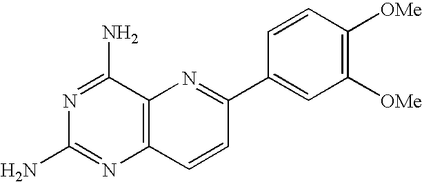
N1=C(N)C2=C(N=C1N)C=CC(C1=CC([OMe])=C([OMe])C=C1)=N2
